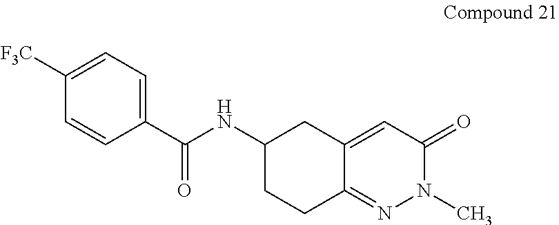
C1=C([F3C])C=CC(C(NC2CC3=CC(=O)N(C)N=C3CC2)=O)=C1
